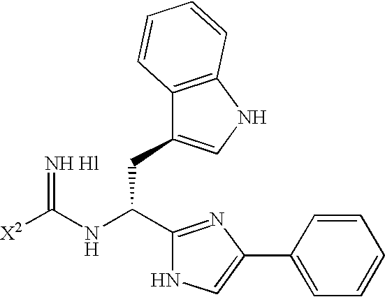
C12=C(NC=C1CC(NC([X2])=[NH Hl])C1=NC(C3=CC=CC=C3)=CN1)C=CC=C2
